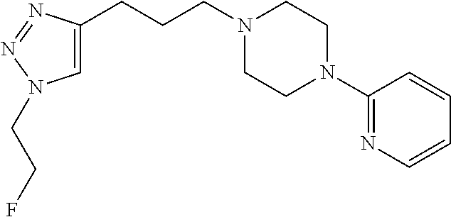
C1=C(CCCN2CCN(C3=NC=CC=C3)CC2)N=NN1CCF
